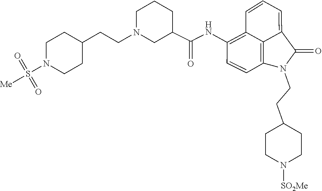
C1(C(NC2=C3C4=C(C=C2)N(CCC2CCN([SO2Me])CC2)C(=O)C4=CC=C3)=O)CCCN(CCC2CCN(S(=O)(=O)[Me])CC2)C1
